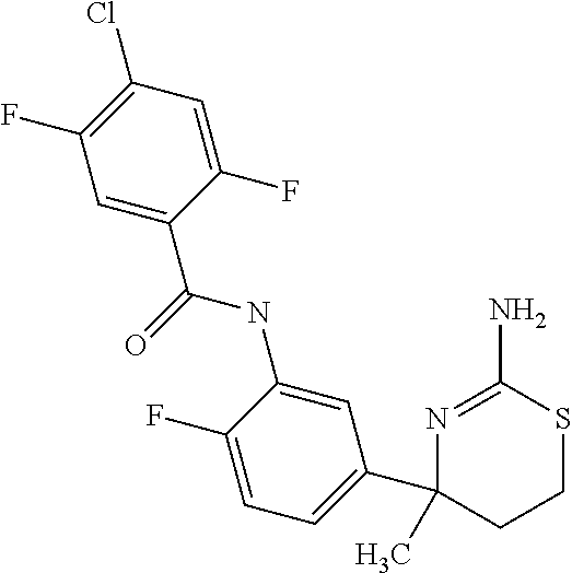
N1=C(N)SCCC1(C1=CC=C(F)C(NC(=O)C2=CC(F)=C(Cl)C=C2F)=C1)C
